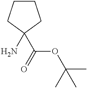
C1CCC(N)(C(=O)OC(C)(C)C)C1
